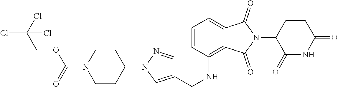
O(C(N1CCC(N2N=CC(CNC3=C4C(=CC=C3)C(=O)N(C3C(=O)NC(=O)CC3)C4=O)=C2)CC1)=O)CC(Cl)(Cl)Cl
